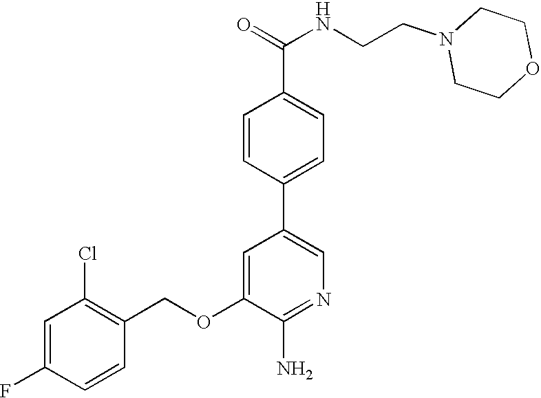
C1=C(F)C=CC(COC2=CC(C3=CC=C(C(=O)NCCN4CCOCC4)C=C3)=CN=C2N)=C1Cl
